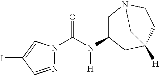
C1C(N(C(=O)N2N=CC(I)=C2)[H])CC2([H])CCN1C2
